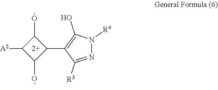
C1([A2])C(O)C(C2=C(O)N([R4])N=C2[R3])C1O
